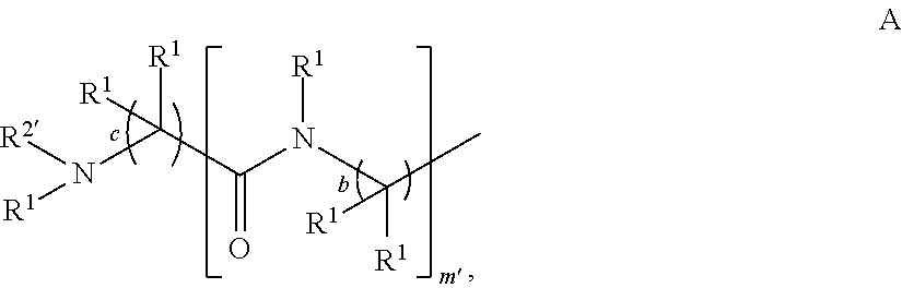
N(C(C(N([R1])C([R1])([R1])C)=O)([R1])[R1])([R1])[R2]
